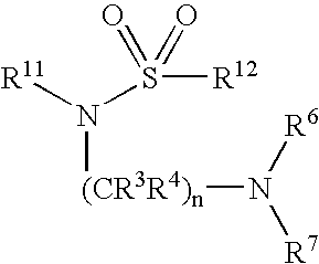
N(S([R12])(=O)=O)([R11])[(CR3R4)n]N([R6])[R7]
